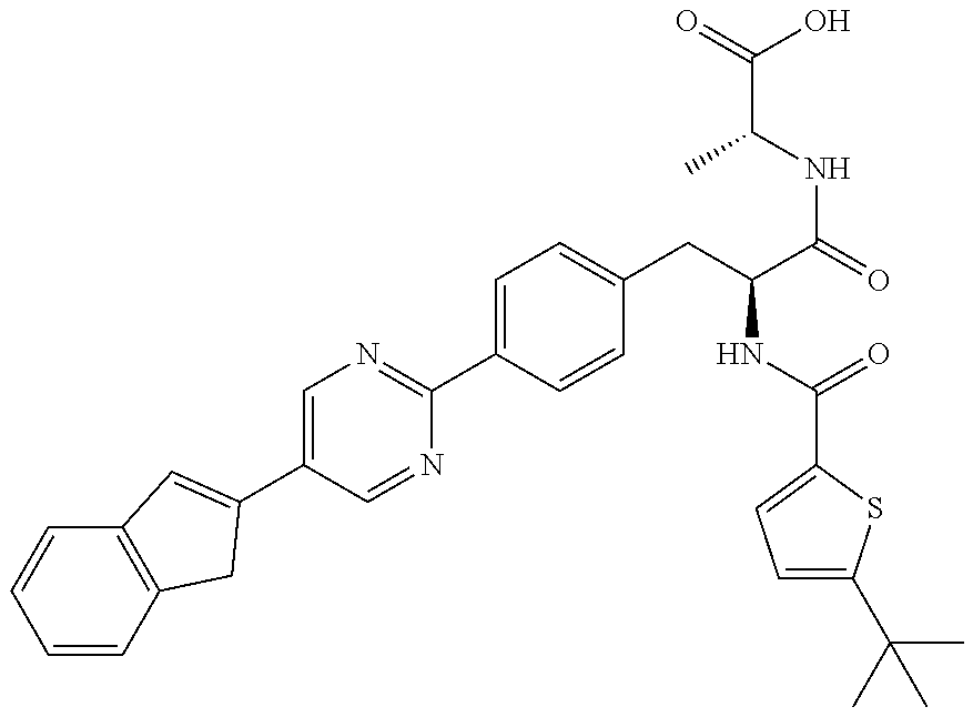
C1=CC2=C(C=C1)C=C(C1=CN=C(C3=CC=C(CC(C(=O)NC(C(=O)O)C)NC(=O)C4=CC=C(C(C)(C)C)S4)C=C3)N=C1)C2
